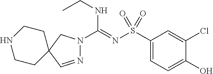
N1=CC2(CN1C(=NS(C1=CC=C(O)C(Cl)=C1)(=O)=O)NCC)CCNCC2
